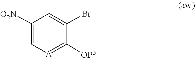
C1([O2N])=C[A]=C([OPo])C(Br)=C1
